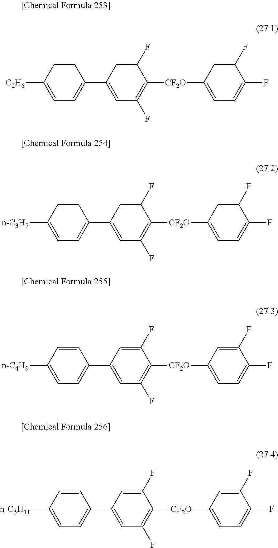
[CF2O](C1=CC=C(F)C(F)=C1)C1=C(F)C=C(C2=CC=C([C2H5])C=C2)C=C1F.[CF2O](C1=CC=C(F)C(F)=C1)C1=C(F)C=C(C2=CC=C([n-C3H7])C=C2)C=C1F.[CF2O](C1=CC=C(F)C(F)=C1)C1=C(F)C=C(C2=CC=C([n-C4H9])C=C2)C=C1F.[CF2O](C1=CC=C(F)C(F)=C1)C1=C(F)C=C(C2=CC=C([n-C5H11])C=C2)C=C1F
